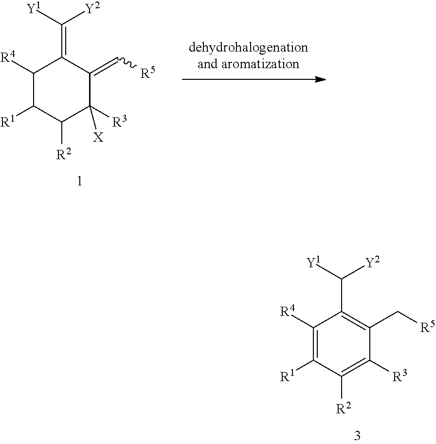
C1([R4])=C([R1])C([R2])=C([R3])C(C[R5])=C1C([Y1])[Y2].C1([R4])C([R1])C([R2])C([R3])([X])C(=C[R5])C1=C([Y1])[Y2]
